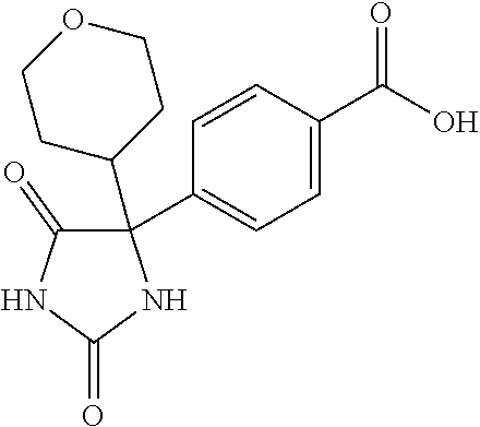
C1=C(C(O)=O)C=CC(C2(C3CCOCC3)C(=O)NC(=O)N2)=C1
